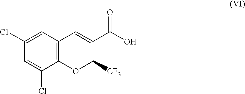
C1(Cl)=CC2=C(C(Cl)=C1)OC([CF3])C(C(O)=O)=C2
